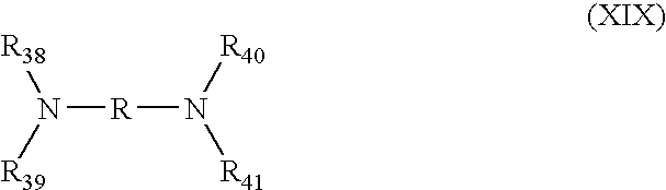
[R38]N([R39])[R]N([R41])[R40]
